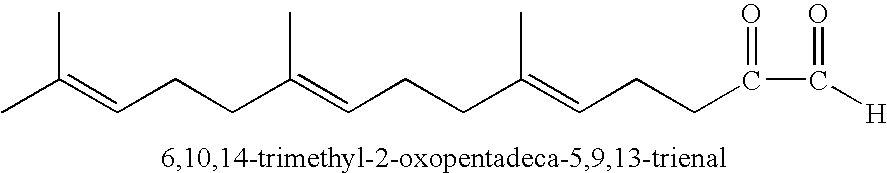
CC(=CCCC(=CCCC(=CCCC(C([H])=O)=O)C)C)C
